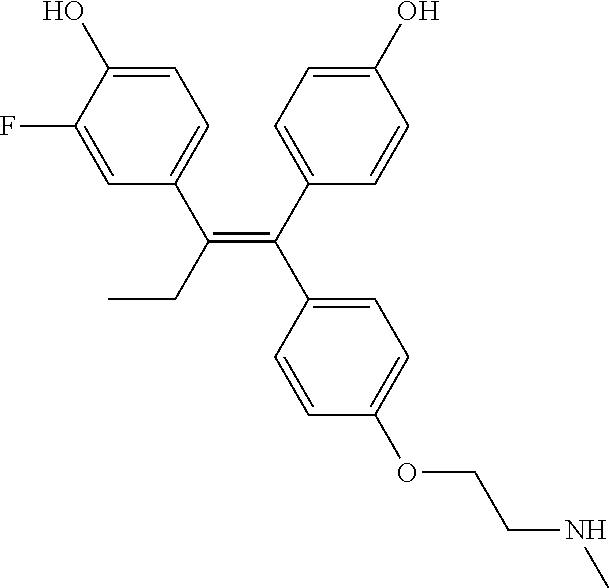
C1=C(F)C(O)=CC=C1C(CC)=C(C1=CC=C(O)C=C1)C1=CC=C(OCCNC)C=C1
